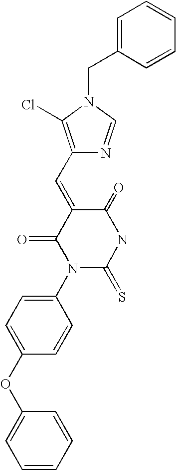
C1(C=C2C(=O)N(C3=CC=C(OC4=CC=CC=C4)C=C3)C(=S)NC2=O)=C(Cl)N(CC2=CC=CC=C2)C=N1
